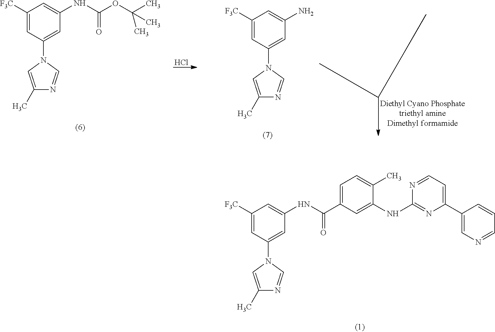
C1([F3C])=CC(N2C=NC(C)=C2)=CC(NC(OC(C)(C)C)=O)=C1.Cl.C1([F3C])=CC(N2C=NC(C)=C2)=CC(N)=C1.C1([F3C])=CC(N2C=NC(C)=C2)=CC(NC(C2=CC=C(C)C(NC3=NC(C4=CN=CC=C4)=CC=N3)=C2)=O)=C1
